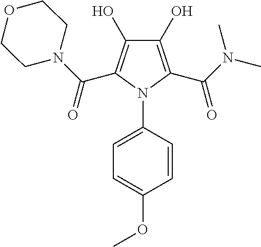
C1(O)=C(C(N(C)C)=O)N(C2=CC=C(OC)C=C2)C(C(N2CCOCC2)=O)=C1O
